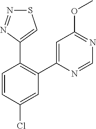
C1=CC(Cl)=CC(C2=CC(OC)=NC=N2)=C1C1=CSN=N1
